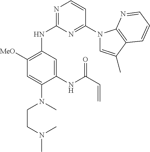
N1=C(NC2=C([MeO])C=C(N(CCN(C)C)C)C(NC(C=C)=O)=C2)N=C(N2C=C(C)C3=C2N=CC=C3)C=C1
